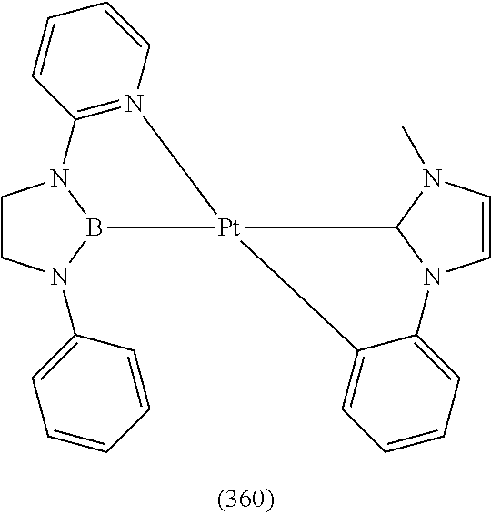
C1CN(C2=CC=CC=C2)B2N1C1=N([Pt]23C2N(C=CN2C)C2=CC=CC=C32)C=CC=C1
